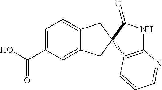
OC(C1=CC=C2C(=C1)CC1(C2)C(=O)NC2=C1C=CC=N2)=O
